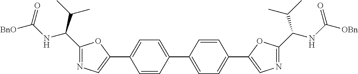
C1=CC(C2=CC=C(C3=CN=C(C(NC([OBn])=O)C(C)C)O3)C=C2)=CC=C1C1=CN=C(C(C(C)C)NC([BnO])=O)O1
